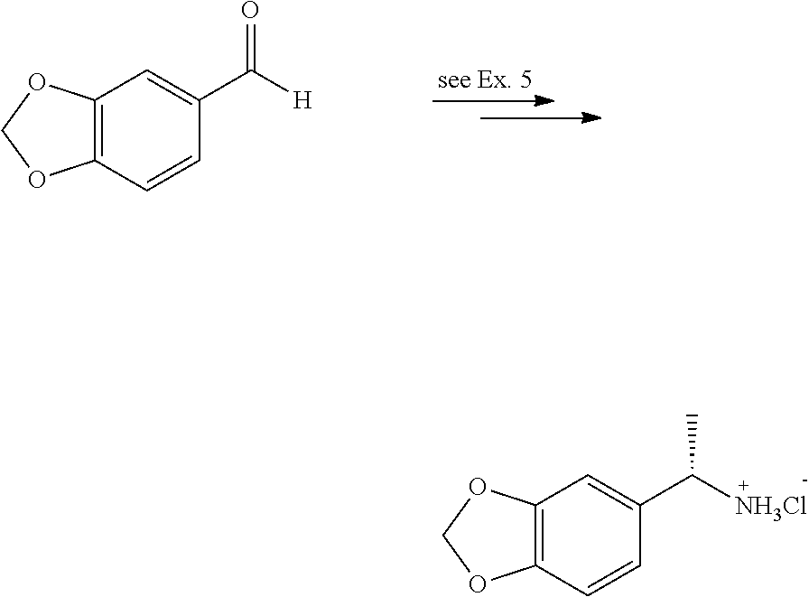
C12=C(C=CC(C([H])=O)=C1)OCO2.C12=C(C=CC(C([NH3Cl])C)=C1)OCO2
